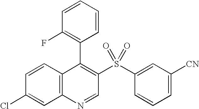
C12=C(C=CC(Cl)=C1)C(C1=C(F)C=CC=C1)=C(S(C1=CC([CN])=CC=C1)(=O)=O)C=N2
